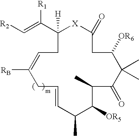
C1=C([RB])CC=CC(C)C([OR5])C(C)C(=O)C(C)(C)C([OR6])CC(=O)[X]C(C(=C[R2])[R1])([H])C1
